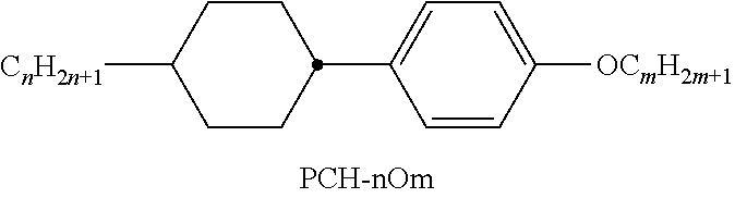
C1=C([OCmH2m+1])C=CC(C2CCC([CnH2n+1])CC2)=C1
